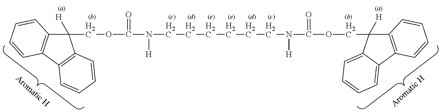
C1([H])(COC(N(CCCCCCN(C(=O)OCC2([H])C3=C(C4=CC=CC=C24)C=CC=C3)[H])[H])=O)C2=C(C3=C1C=CC=C3)C=CC=C2
